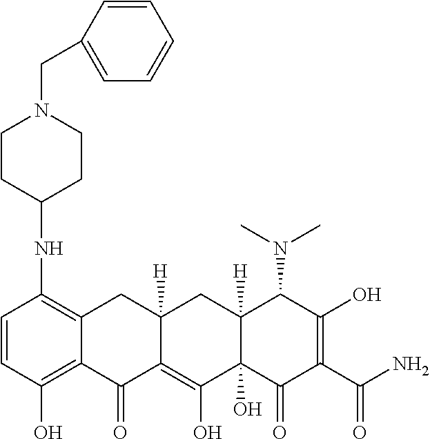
N(C1=C2C(=C(O)C=C1)C(=O)C1=C(O)C3(O)C([H])(CC1([H])C2)C(N(C)C)C(O)=C(C(N)=O)C3=O)C1CCN(CC2=CC=CC=C2)CC1
